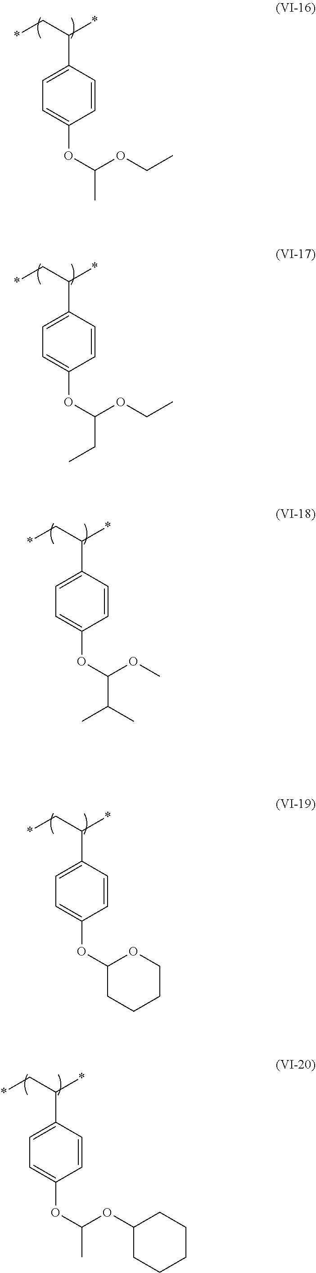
C1=C(C(C*)*)C=CC(OC(C)OCC)=C1.C1=C(C(C*)*)C=CC(OC(CC)OCC)=C1.C1=C(C(C*)*)C=CC(OC(C(C)C)OC)=C1.C1=C(C(C*)*)C=CC(OC2CCCCO2)=C1.C1=C(C(C*)*)C=CC(OC(C)OC2CCCCC2)=C1
